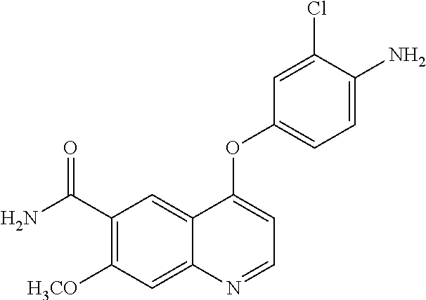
C1(C(N)=O)=C([H3CO])C=C2C(=C1)C(OC1=CC=C(N)C(Cl)=C1)=CC=N2
